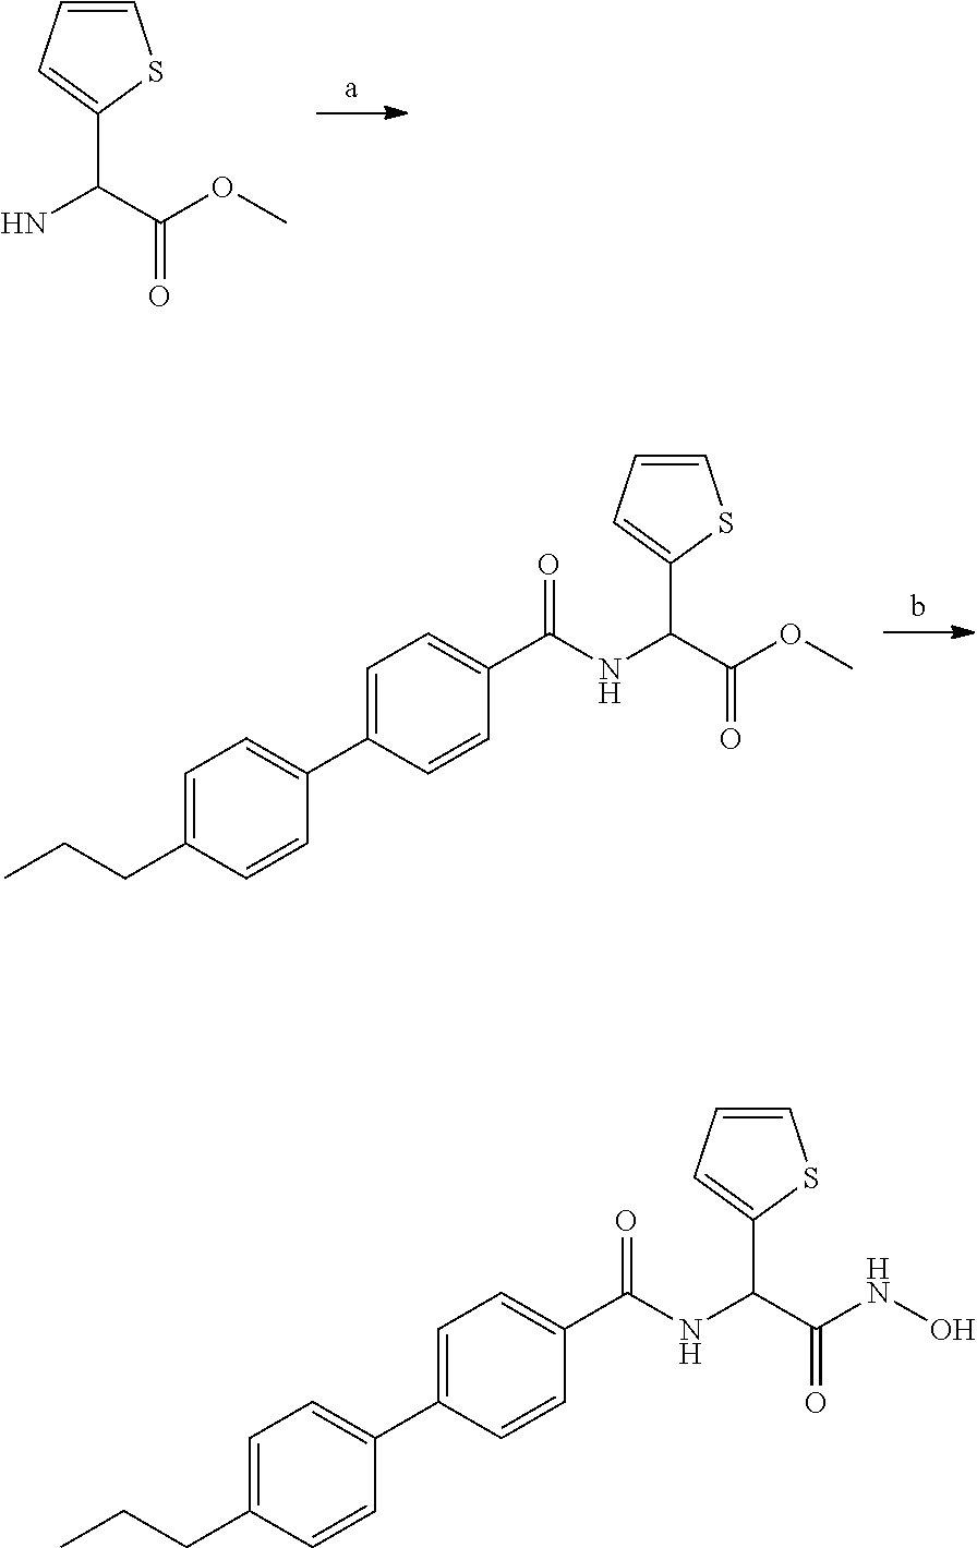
C1=CC=C(C(N)C(OC)=O)S1.C1=CC=C(C(NC(C2=CC=C(C3=CC=C(CCC)C=C3)C=C2)=O)C(OC)=O)S1.C1=CC=C(C(NC(C2=CC=C(C3=CC=C(CCC)C=C3)C=C2)=O)C(NO)=O)S1
